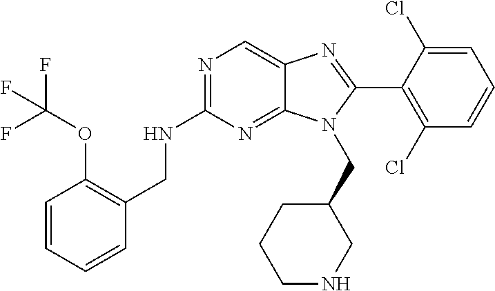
C1=CC=CC(CNC2=NC=C3C(=N2)N(CC2CCCNC2)C(C2=C(Cl)C=CC=C2Cl)=N3)=C1OC(F)(F)F
